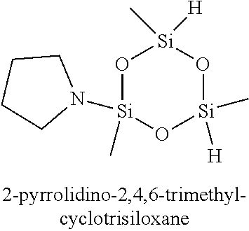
O1[Si](C)(N2CCCC2)O[Si]([H])(C)O[Si]1(C)[H]
